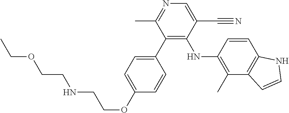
C1(C2=C(NC3=C(C)C4=C(C=C3)NC=C4)C(C#N)=CN=C2C)=CC=C(OCCNCCOCC)C=C1
